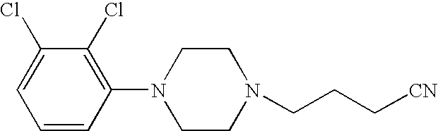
C1=CC(N2CCN(CCC[CN])CC2)=C(Cl)C(Cl)=C1
